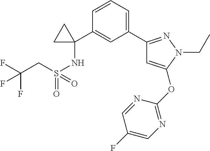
C1(C2(NS(CC(F)(F)F)(=O)=O)CC2)=CC(C2=NN(CC)C(OC3=NC=C(F)C=N3)=C2)=CC=C1
